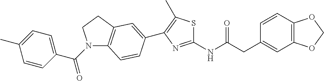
C1=CC2=C(C=C1CC(NC1=NC(C3=CC4=C(N(C(C5=CC=C(C)C=C5)=O)CC4)C=C3)=C(C)S1)=O)OCO2
